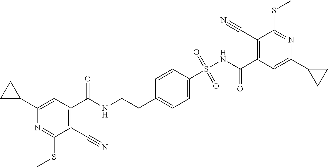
C1(C#N)=C(C(=O)NCCC2=CC=C(S(NC(=O)C3=C(C#N)C(SC)=NC(C4CC4)=C3)(=O)=O)C=C2)C=C(C2CC2)N=C1SC
